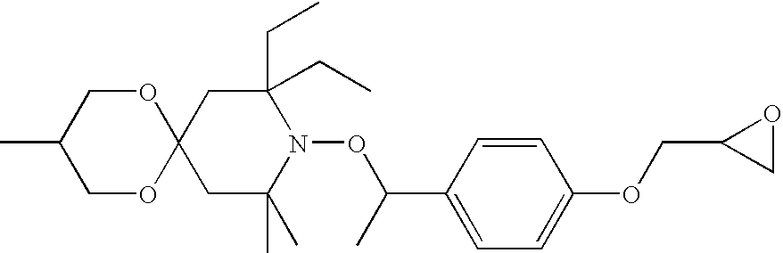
C12(CC(C)(C)N(OC(C3=CC=C(OCC4CO4)C=C3)C)C(CC)(CC)C1)OCC(C)CO2
